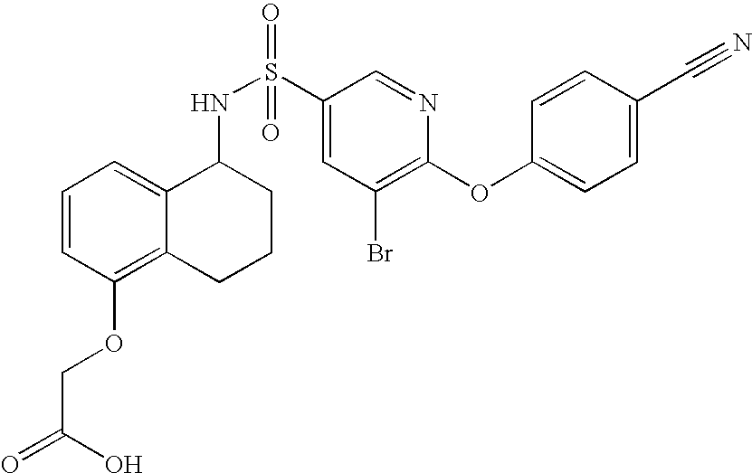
C1=CC(OCC(=O)O)=C2C(=C1)C(NS(C1=CC(Br)=C(OC3=CC=C(C#N)C=C3)N=C1)(=O)=O)CCC2
